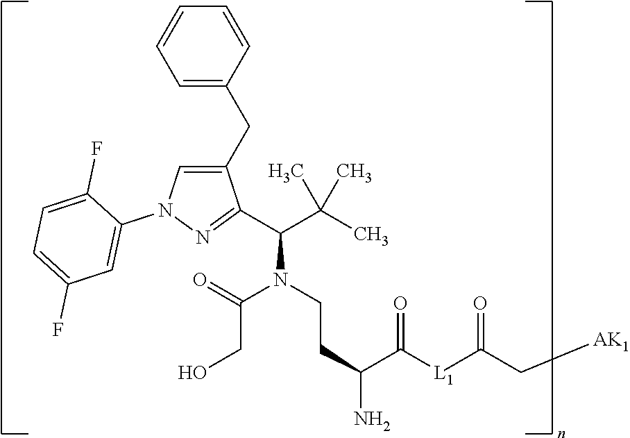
C1(CC2=CC=CC=C2)=CN(C2=CC(F)=CC=C2F)N=C1C(C(C)(C)C)N(CCC(C([L1]C(C[AK1])=O)=O)N)C(=O)CO
